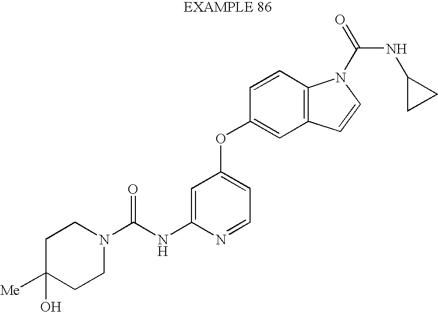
C1C([Me])(O)CCN(C(NC2=CC(OC3=CC4=C(C=C3)N(C(NC3CC3)=O)C=C4)=CC=N2)=O)C1
